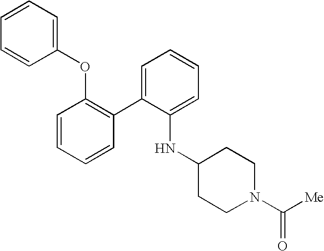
C1(OC2=C(C3=CC=CC=C3NC3CCN(C([Me])=O)CC3)C=CC=C2)=CC=CC=C1
